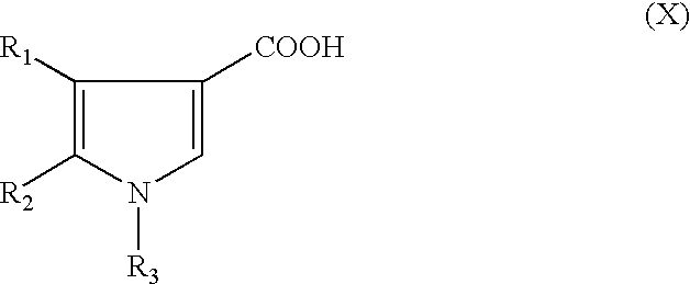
C1=C([COOH])C([R1])=C([R2])N1[R3]
